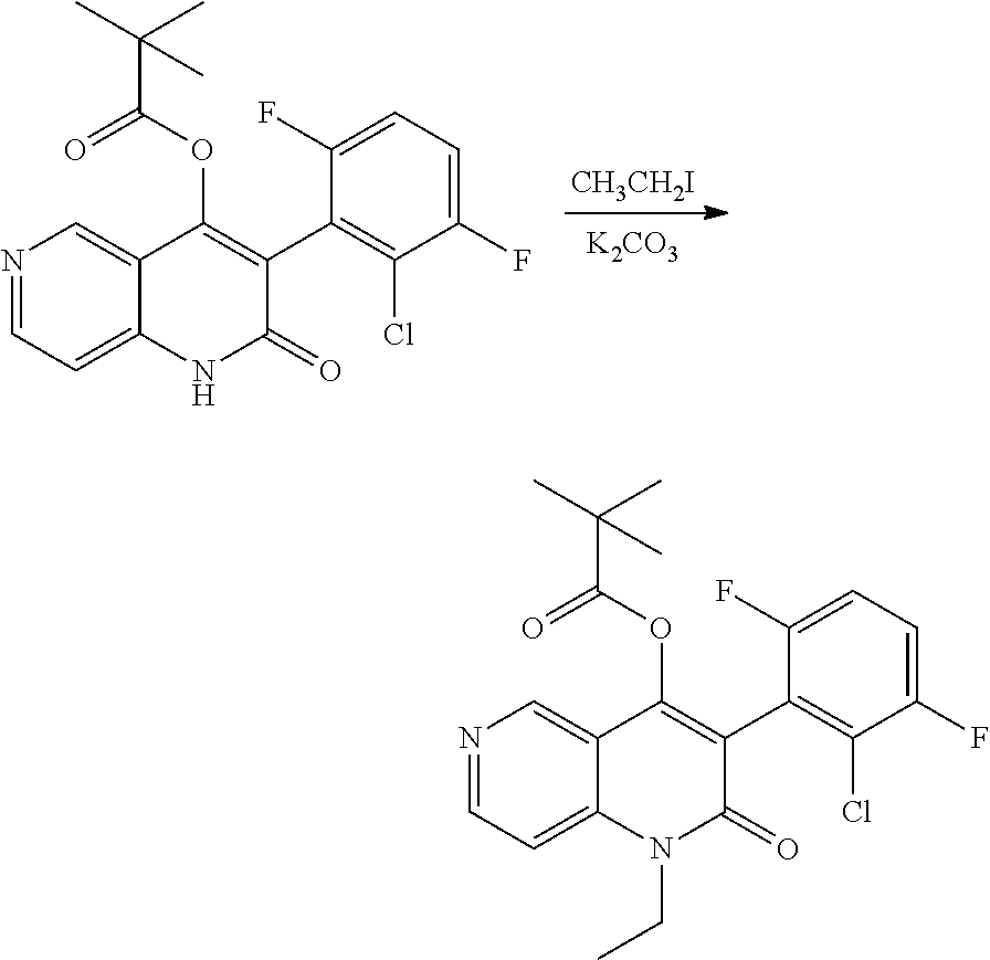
[CH3CH2I].[K2CO3].N1=CC=C2C(=C1)C(OC(C(C)(C)C)=O)=C(C1=C(Cl)C(F)=CC=C1F)C(=O)N2.N1=CC=C2C(=C1)C(OC(C(C)(C)C)=O)=C(C1=C(Cl)C(F)=CC=C1F)C(=O)N2CC
